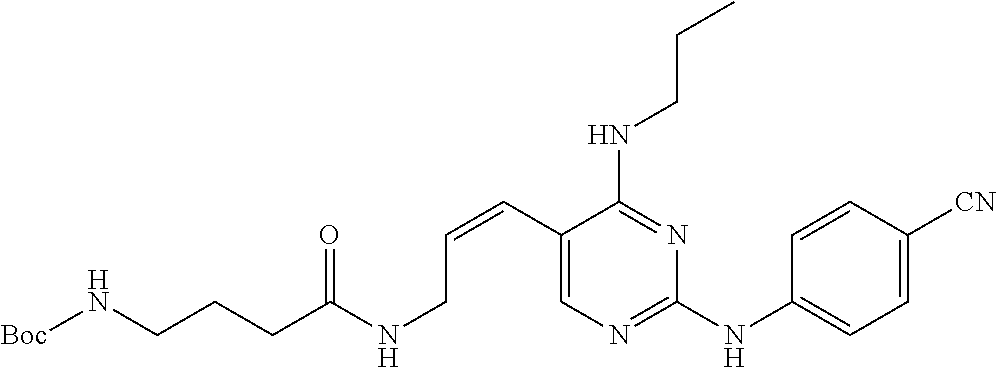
C1(C=CCNC(CCCN[Boc])=O)=CN=C(NC2=CC=C([CN])C=C2)N=C1NCCC
